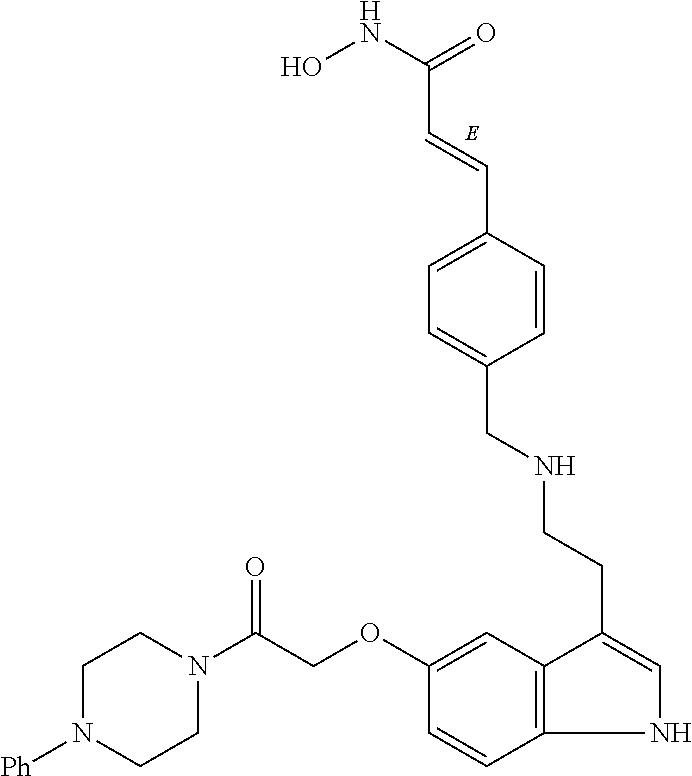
N1C=C(CCNCC2=CC=C(C=CC(NO)=O)C=C2)C2=C1C=CC(OCC(N1CCN([Ph])CC1)=O)=C2
